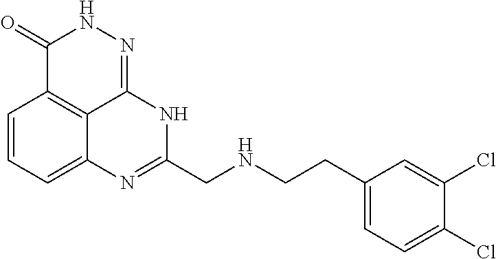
C1=CC=C2C3=C1C(=O)NN=C3NC(CNCCC1=CC=C(Cl)C(Cl)=C1)=N2
